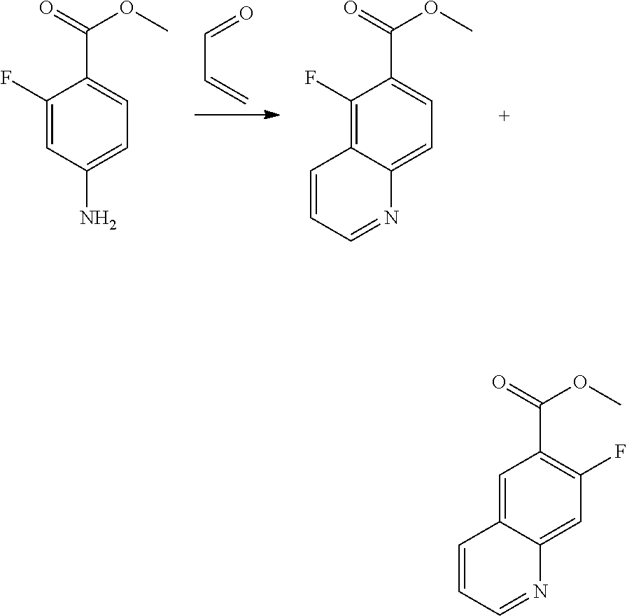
O=CC=C.C1(F)=CC(N)=CC=C1C(OC)=O.C1(F)=C2C(=CC=C1C(OC)=O)N=CC=C2.C1=C2C(=CC(F)=C1C(OC)=O)N=CC=C2
